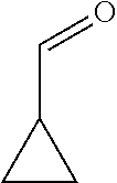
C1(C=O)CC1
